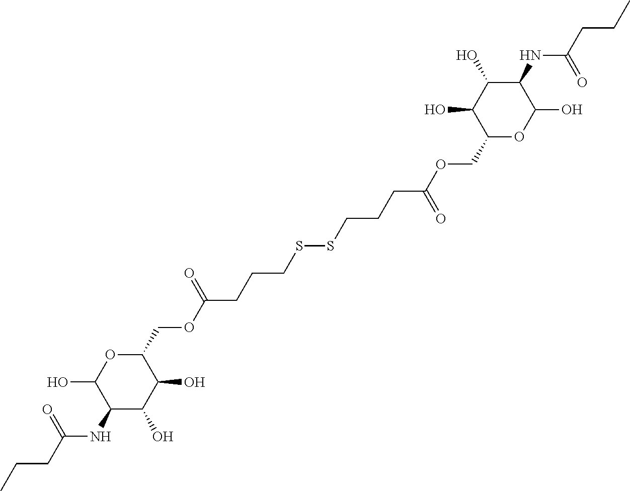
C1(NC(CCC)=O)C(O)C(O)C(COC(CCCSSCCCC(OCC2OC(O)C(NC(CCC)=O)C(O)C2O)=O)=O)OC1O
